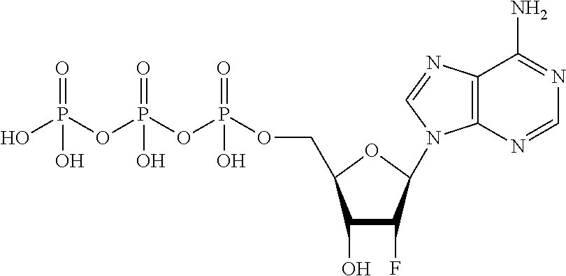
C12=C(N=CN1C1C(F)C(O)C(COP(OP(OP(O)(=O)O)(=O)O)(=O)O)O1)C(N)=NC=N2
